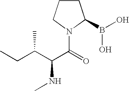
C1CCN(C(=O)C(C(CC)C)NC)C1B(O)O
